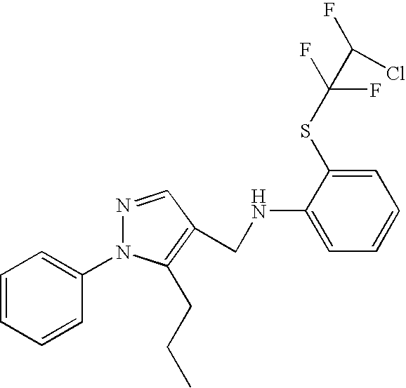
C1=CC=CC(N2N=CC(CNC3=CC=CC=C3SC(F)(F)C(F)Cl)=C2CCC)=C1
